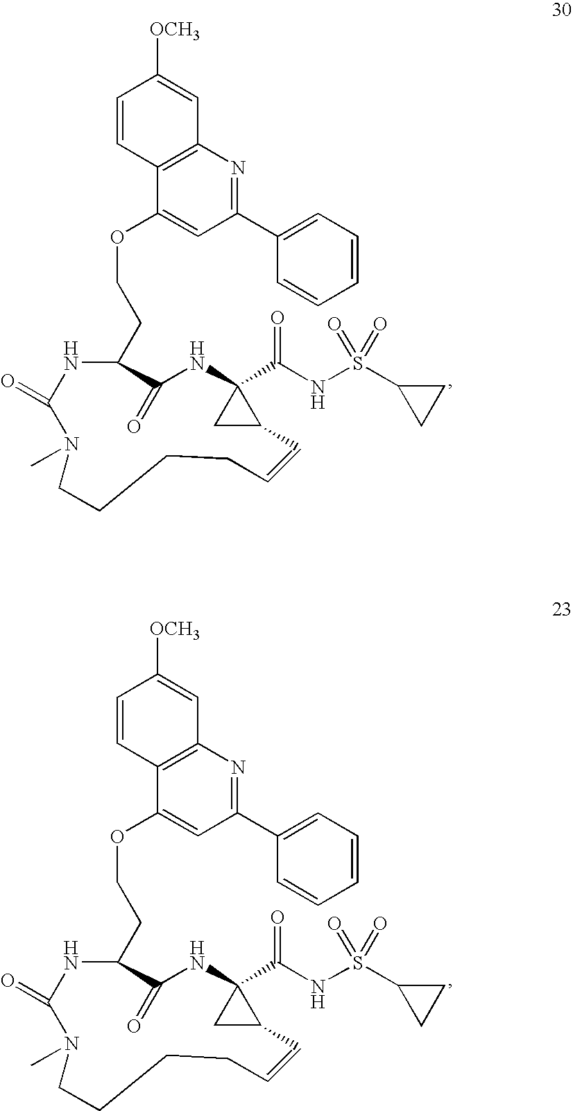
C1=CC2=C(C=C1[OCH3])N=C(C1=CC=CC=C1)C=C2OCCC1NC(=O)N(C)CCCCC=CC2CC2(C(=O)NS(=O)(=O)C2CC2)NC1=O.C1=CC2=C(C=C1[OCH3])N=C(C1=CC=CC=C1)C=C2OCCC1NC(=O)N(C)CCCCC=CC2CC2(C(=O)NS(=O)(=O)C2CC2)NC1=O
